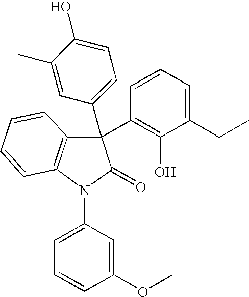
C1(C)=CC(C2(C3=C(O)C(CC)=CC=C3)C3=C(N(C4=CC=CC(OC)=C4)C2=O)C=CC=C3)=CC=C1O
